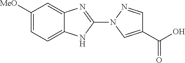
C1=C2C(=CC([MeO])=C1)N=C(N1C=C(C(O)=O)C=N1)N2
